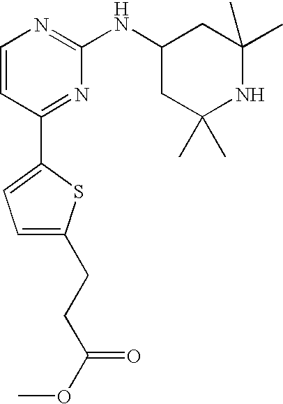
C1=CC(C2=CC=C(CCC(OC)=O)S2)=NC(NC2CC(C)(C)NC(C)(C)C2)=N1
